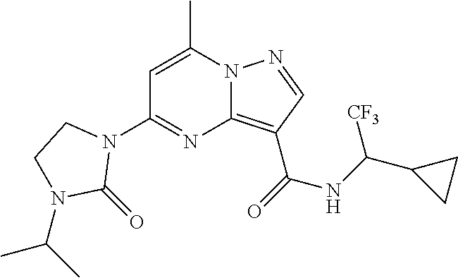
C1=C(C)N2C(=C(C(=O)NC(C3CC3)[CF3])C=N2)N=C1N1CCN(C(C)C)C1=O
